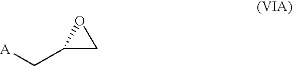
C1(C[A])CO1
